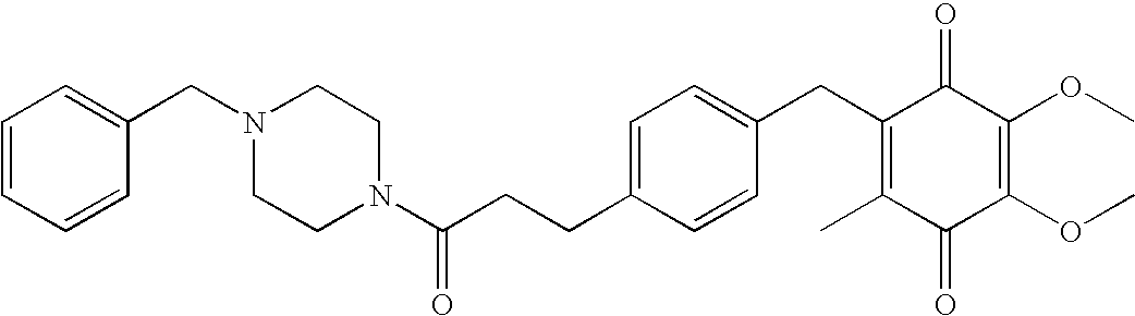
C1(=O)C(C)=C(CC2=CC=C(CCC(=O)N3CCN(CC4=CC=CC=C4)CC3)C=C2)C(=O)C(OC)=C1OC
